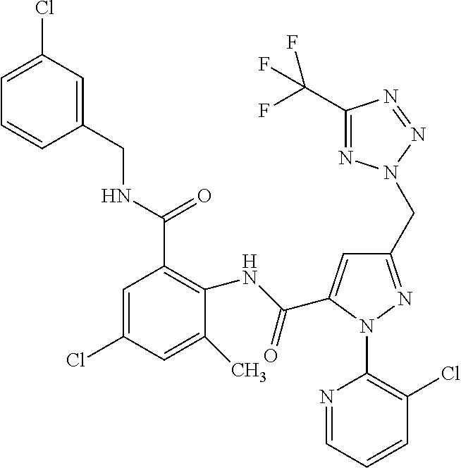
C1=C(Cl)C=C(CNC(C2=C(NC(=O)C3=CC(CN4N=C(C(F)(F)F)N=N4)=NN3C3=C(Cl)C=CC=N3)C(C)=CC(Cl)=C2)=O)C=C1
